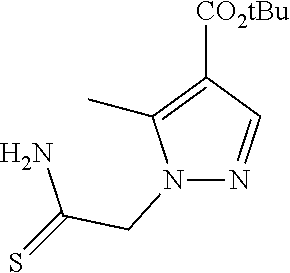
N1(CC(N)=S)N=CC([CO2tBu])=C1C
